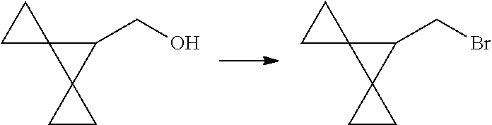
C1(CO)C2(C13CC3)CC2.C1(CBr)C2(C13CC3)CC2
